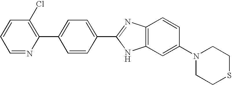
C1=NC(C2=CC=C(C3=NC4=C(N3)C=C(N3CCSCC3)C=C4)C=C2)=C(Cl)C=C1
